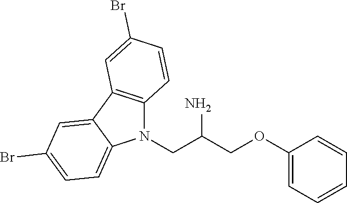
C1(OCC(CN2C3=C(C4=CC(Br)=CC=C24)C=C(Br)C=C3)N)=CC=CC=C1
